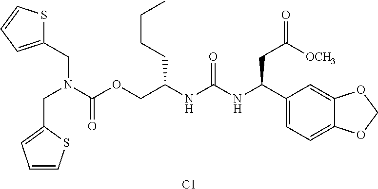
C1(C(NC(NC(COC(N(CC2=CC=CS2)CC2=CC=CS2)=O)CCCC)=O)CC(=O)[OCH3])=CC=C2C(=C1)OCO2.[C1]
